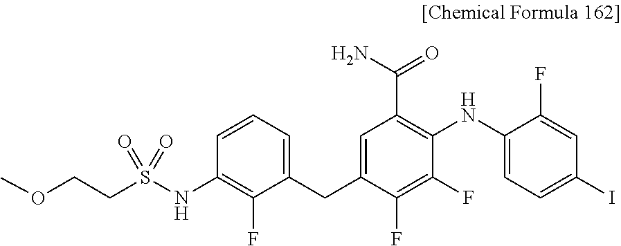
C1=CC=C(CC2=CC(C(N)=O)=C(NC3=CC=C(I)C=C3F)C(F)=C2F)C(F)=C1NS(CCOC)(=O)=O
